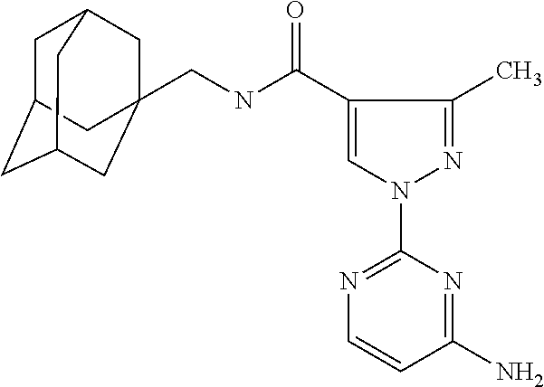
C1C2CC3CC(CNC(=O)C4=CN(C5=NC=CC(N)=N5)N=C4C)(CC1C3)C2
